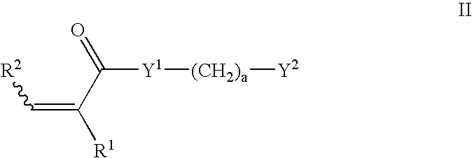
C(=C(C([Y1][(CH2)a][Y2])=O)[R1])[R2]
